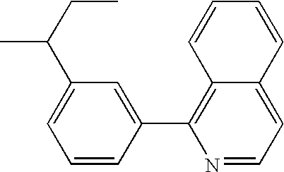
C1=CC(C2=C3C(=CC=N2)C=CC=C3)=CC(C(CC)C)=C1
